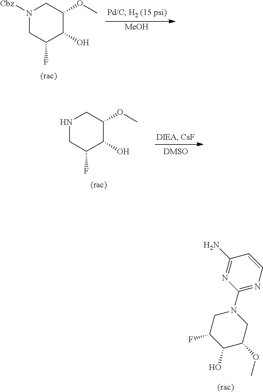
N1([Cbz])CC(F)C(O)C(OC)C1.[MeOH].C1C(F)C(O)C(OC)CN1C1=NC=CC(N)=N1.N1CC(F)C(O)C(OC)C1
